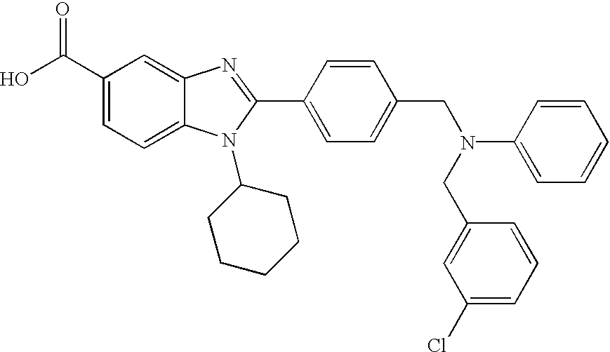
OC(C1=CC=C2C(=C1)N=C(C1=CC=C(CN(C3=CC=CC=C3)CC3=CC(Cl)=CC=C3)C=C1)N2C1CCCCC1)=O
